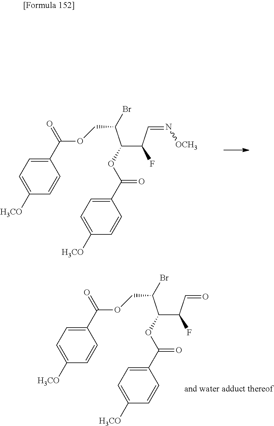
C(C(C=N[OCH3])F)(C(Br)COC(C1=CC=C([H3CO])C=C1)=O)OC(C1=CC=C([H3CO])C=C1)=O.C(C(C=O)F)(C(Br)COC(C1=CC=C([H3CO])C=C1)=O)OC(C1=CC=C([H3CO])C=C1)=O
